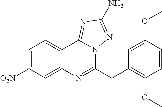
C1=C([O2N])C=C2C(=C1)C1=NC(N)=NN1C(CC1=C(OC)C=CC(OC)=C1)=N2
